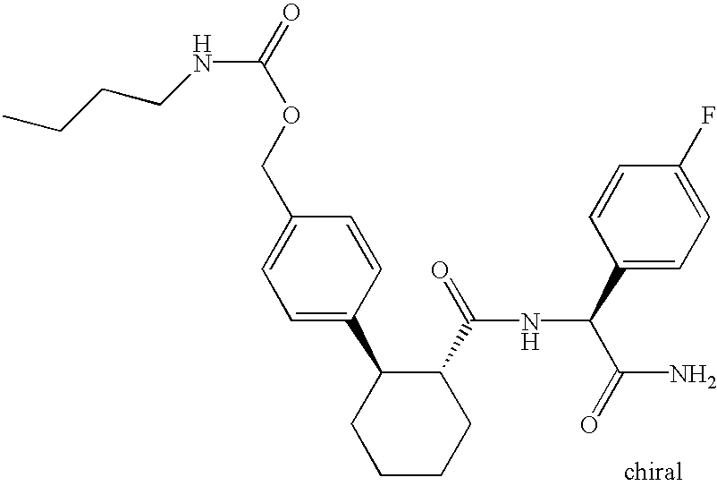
C1=C(C2CCCCC2C(=O)NC(C(N)=O)C2=CC=C(F)C=C2)C=CC(COC(=O)NCCCC)=C1
